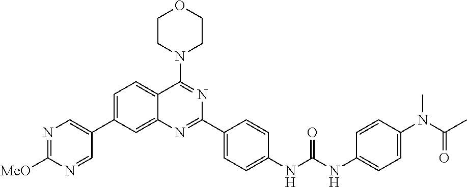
N1=C([MeO])N=CC(C2=CC=C3C(=C2)N=C(C2=CC=C(NC(NC4=CC=C(N(C(C)=O)C)C=C4)=O)C=C2)N=C3N2CCOCC2)=C1
